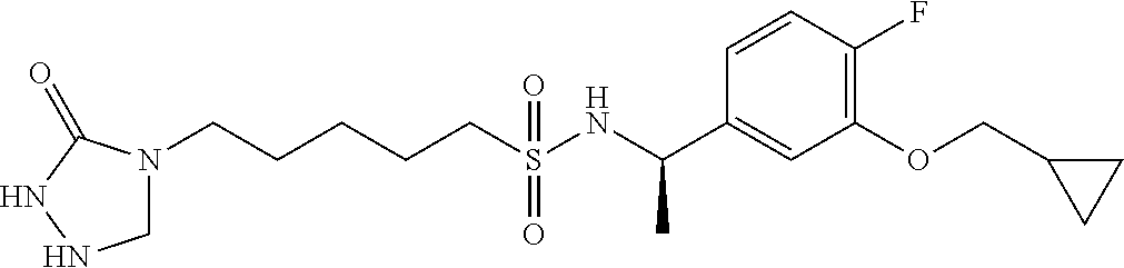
N1(CCCCCS(NC(C2=CC(OCC3CC3)=C(F)C=C2)C)(=O)=O)CNNC1=O
